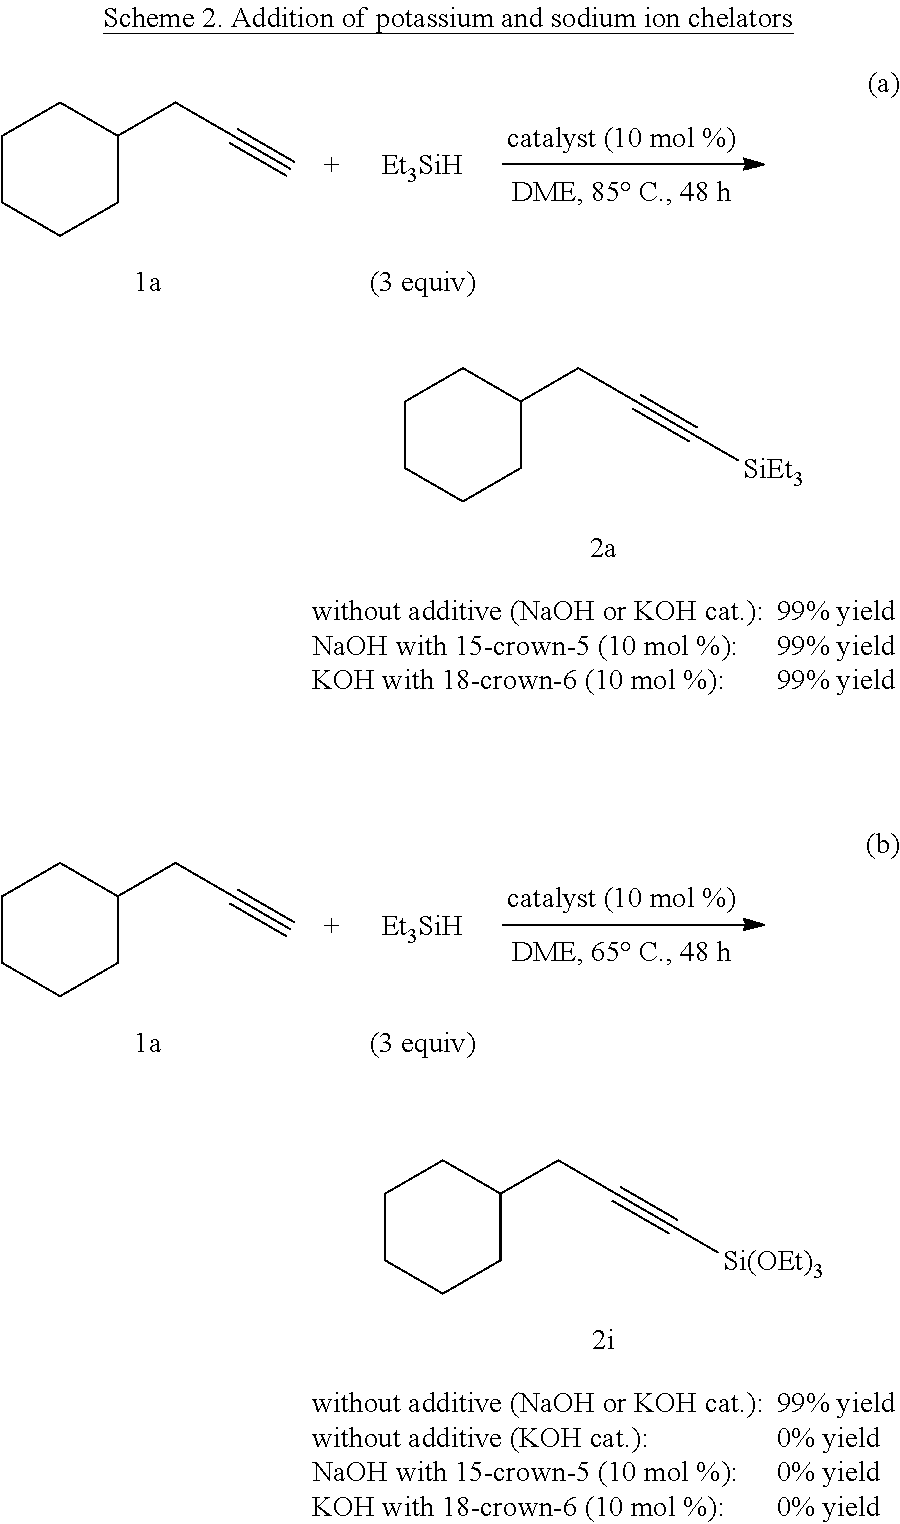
C1CCCC(CC#C[SiEt3])C1.C1CCCC(CC#C[Si(OEt)3])C1.C1CCCC(CC#C)C1.[Et3SiH].C1CCCC(CC#C)C1.[Et3SiH]
